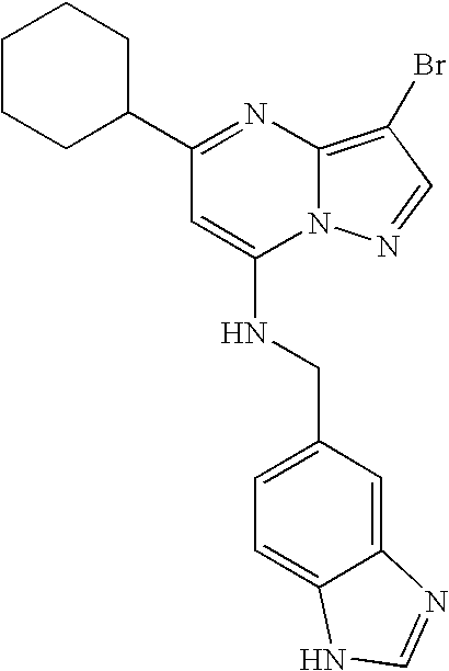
C1(C2=NC3=C(Br)C=NN3C(NCC3=CC=C4C(=C3)N=CN4)=C2)CCCCC1
